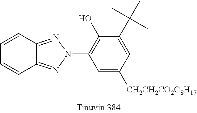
C1=CC2=NN(C3=C(O)C(C(C)(C)C)=CC([CH2CH2CO2C8H17])=C3)N=C2C=C1
